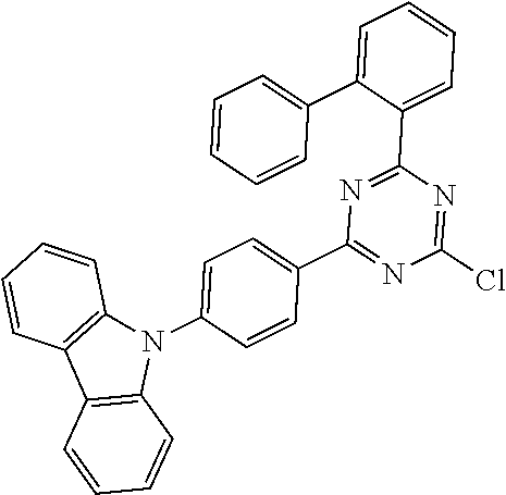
C1=CC2=C(C=C1)C1=C(N2C2=CC=C(C3=NC(Cl)=NC(C4=CC=CC=C4C4=CC=CC=C4)=N3)C=C2)C=CC=C1
